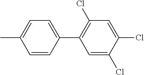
C1=C(C)C=CC(C2=C(Cl)C=C(Cl)C(Cl)=C2)=C1
